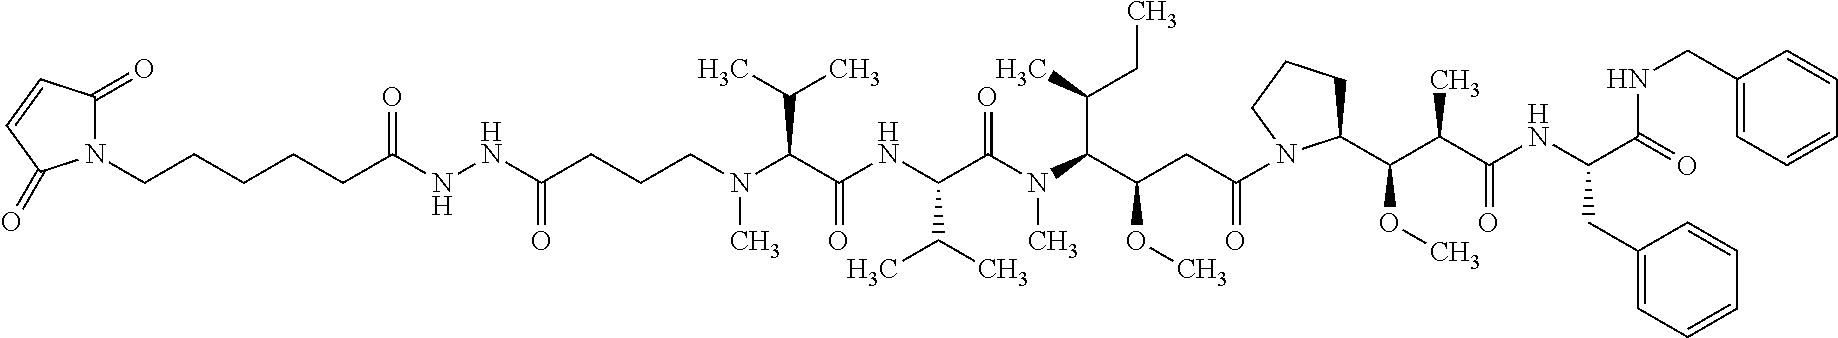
C(CCN(C(C(NC(C(N(C)C(C(CC)C)C(OC)CC(=O)N1C(C(OC)C(C(=O)NC(C(=O)NCC2=CC=CC=C2)CC2=CC=CC=C2)C)CCC1)=O)C(C)C)=O)C(C)C)C)C(NNC(=O)CCCCCN1C(=O)C=CC1=O)=O
